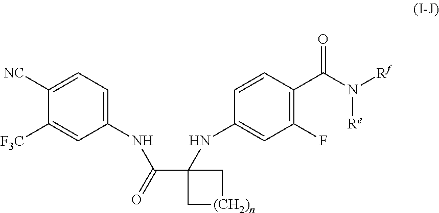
C1(NC(C2(NC3=CC(F)=C(C(N([Rf])[Re])=O)C=C3)C[(CH2)n]C2)=O)=CC=C([NC])C([F3C])=C1
